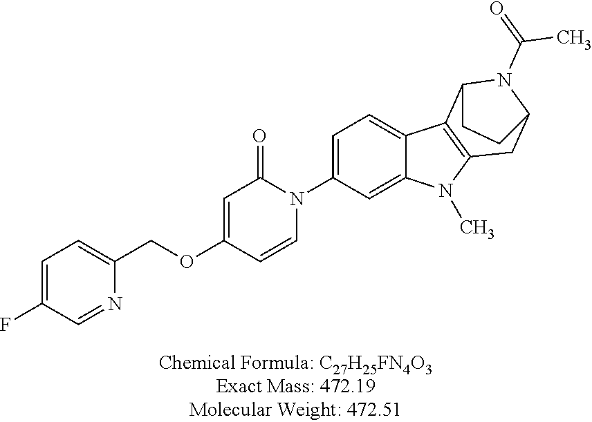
C1=C(F)C=NC(COC2=CC(=O)N(C3=CC=C4C(=C3)N(C)C3=C4C4N(C(=O)C)C(C3)CC4)C=C2)=C1
